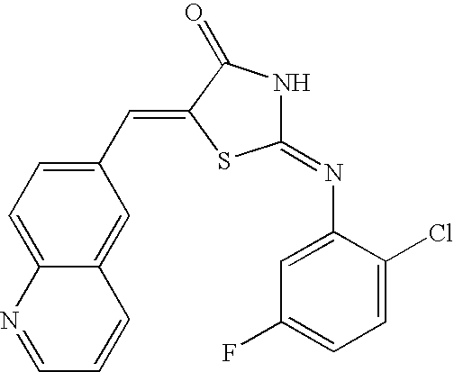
C1=C(Cl)C(N=C2NC(=O)C(=CC3=CC=C4C(=C3)C=CC=N4)S2)=CC(F)=C1
